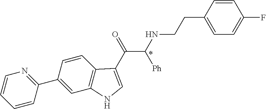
C1(C2=CC3=C(C=C2)C(C(=O)C(NCCC2=CC=C(F)C=C2)[Ph])=CN3)=NC=CC=C1
